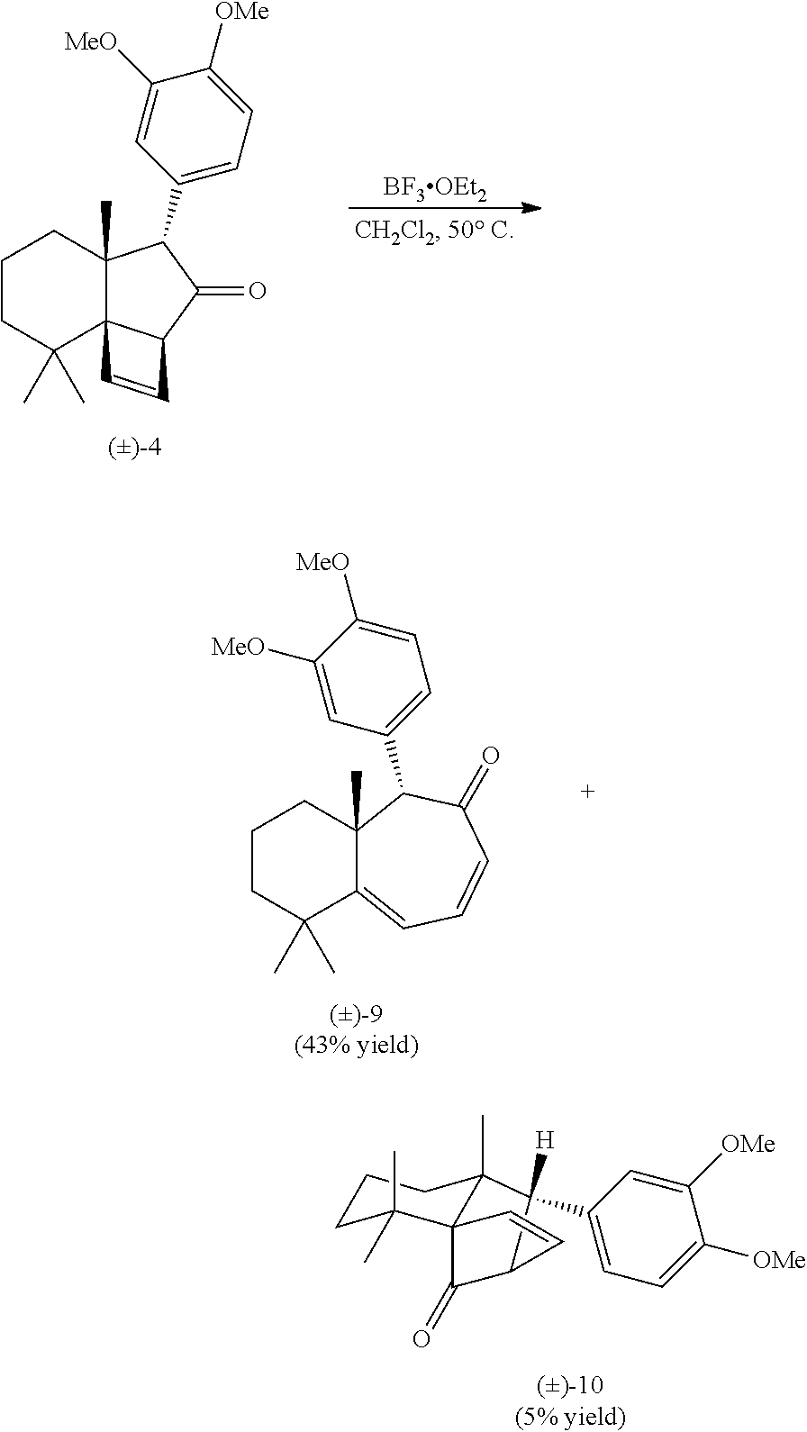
C1CC(C)(C)C23C(C)(C1)C(C1=CC=C([OMe])C([MeO])=C1)C(=O)C2C=C3.[BF3OEt2].C1CC(C)(C)C2=CC=CC(=O)C(C3=CC=C([MeO])C([MeO])=C3)C2(C)C1.C12C(C3=CC=C([OMe])C([OMe])=C3)([H])C3(C)C(C(C)(C)CCC3)(C1=O)C=C2
